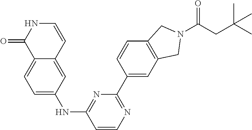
C12=CC=C(NC3=NC(C4=CC5=C(C=C4)CN(C(CC(C)(C)C)=O)C5)=NC=C3)C=C1C=CNC2=O
